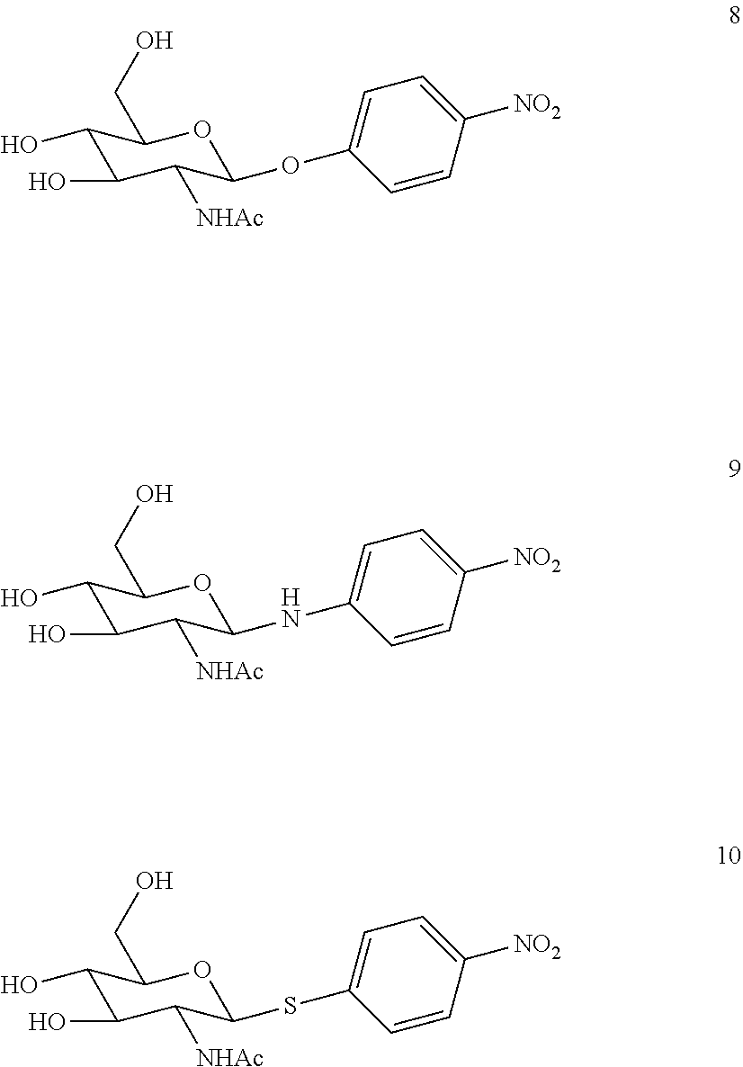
C1(O)C(O)C([NHAc])C(OC2=CC=C([NO2])C=C2)OC1CO.C1(O)C(O)C([NHAc])C(NC2=CC=C([NO2])C=C2)OC1CO.C1(O)C(O)C([NHAc])C(SC2=CC=C([NO2])C=C2)OC1CO
